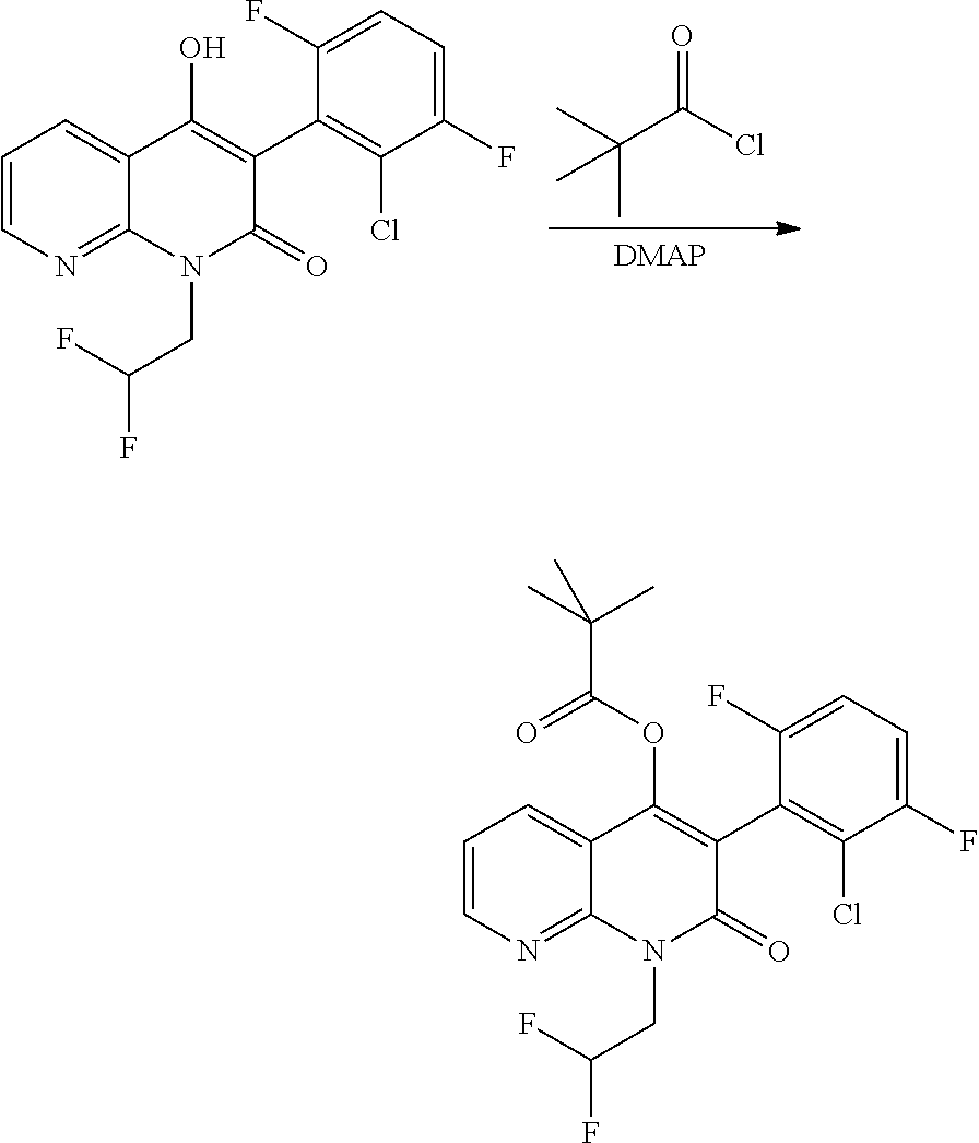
CC(C(Cl)=O)(C)C.C1=CN=C2C(=C1)C(O)=C(C1=C(Cl)C(F)=CC=C1F)C(=O)N2CC(F)F.C1=CN=C2C(=C1)C(OC(C(C)(C)C)=O)=C(C1=C(Cl)C(F)=CC=C1F)C(=O)N2CC(F)F
